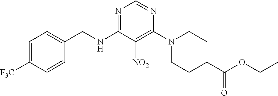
N1=C(NCC2=CC=C([F3C])C=C2)C([NO2])=C(N2CCC(C(OCC)=O)CC2)N=C1
